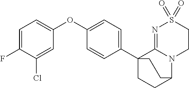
C1=C(F)C(Cl)=CC(OC2=CC=C(C34CCC(N5C3=NS(=O)(=O)CC5)CC4)C=C2)=C1
